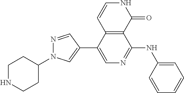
C1CNCCC1N1N=CC(C2=CN=C(NC3=CC=CC=C3)C3=C2C=CNC3=O)=C1
